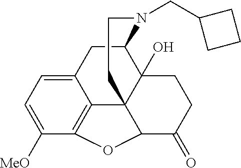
C12CC3=CC=C([MeO])C4=C3C3(C1(O)CCC(=O)C3O4)CCN2CC1CCC1
